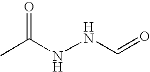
CC(NNC=O)=O
